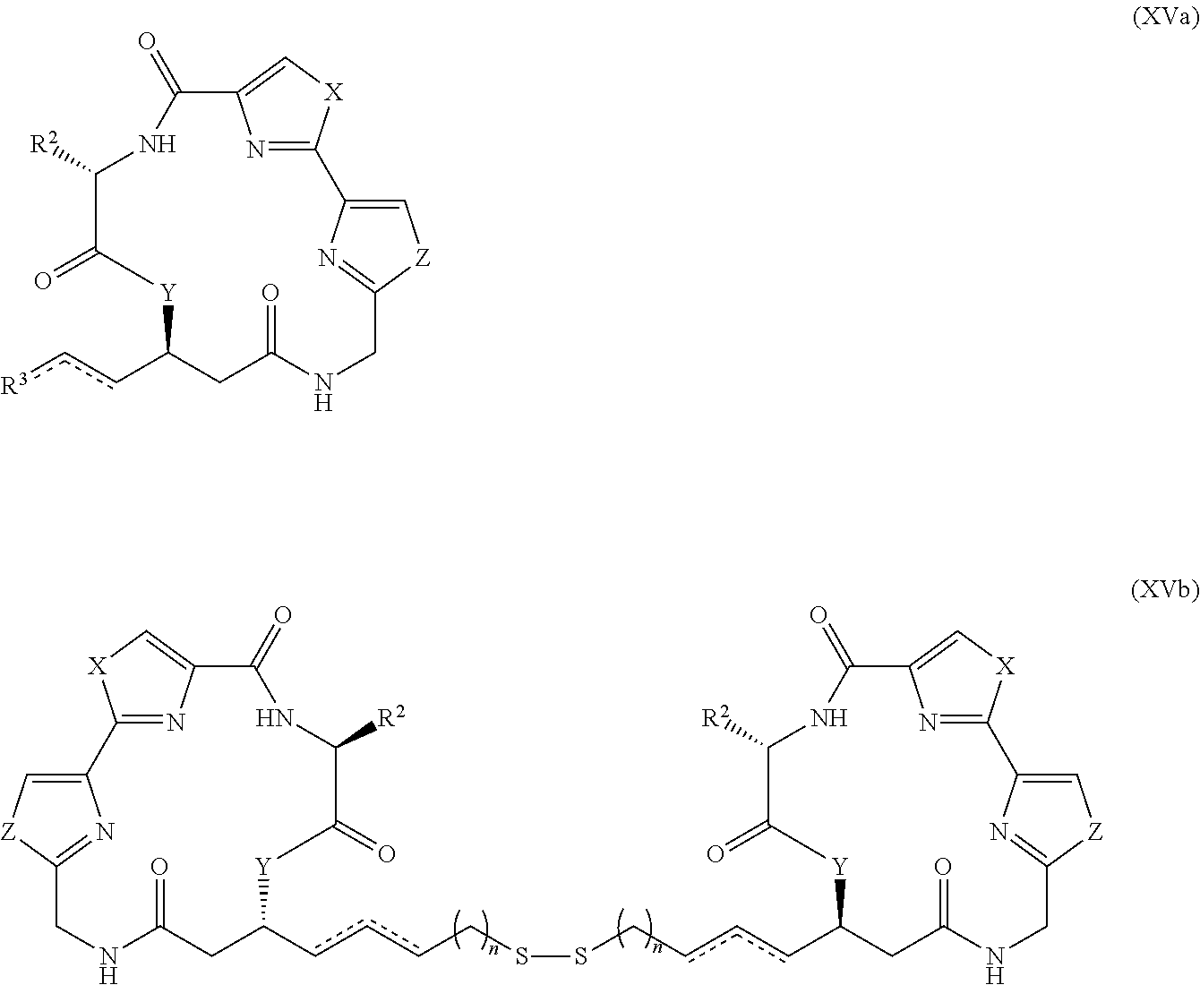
c(cC1CC(=O)NCC2=NC(=C[Z]2)C2=NC(=C[X]2)C(=O)NC([R2])C(=O)[Y]1)cCSSCcccC1CC(=O)NCC2=NC(=C[Z]2)C2=NC(=C[X]2)C(=O)NC([R2])C(=O)[Y]1.[R3]ccC1CC(=O)NCC2=NC(=C[Z]2)C2=NC(=C[X]2)C(=O)NC([R2])C(=O)[Y]1
